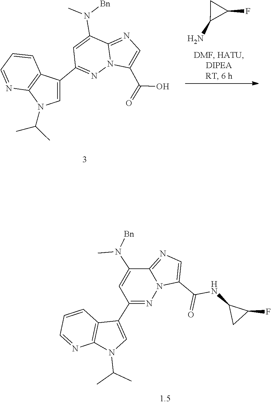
C1C(N)C1F.C1=C(N(C)[Bn])C2=NC=C(C(O)=O)N2N=C1C1=CN(C(C)C)C2=C1C=CC=N2.N1(C(C)C)C=C(C2=NN3C(=NC=C3C(NC3C(F)C3)=O)C(N(C)[Bn])=C2)C2=C1N=CC=C2
